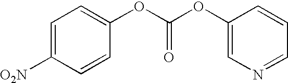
C1=C([O2N])C=CC(OC(OC2=CN=CC=C2)=O)=C1
